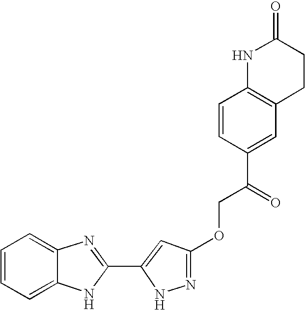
C1=C2C(=CC=C1)N=C(C1=CC(OCC(C3=CC4=C(C=C3)NC(=O)CC4)=O)=NN1)N2
